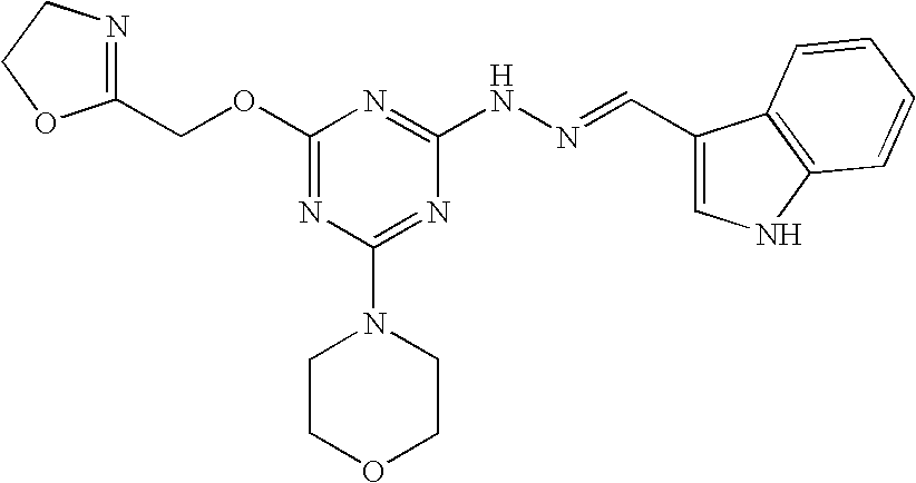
C1(COC2=NC(N3CCOCC3)=NC(NN=CC3=CNC4=C3C=CC=C4)=N2)=NCCO1
